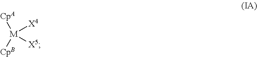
[X4][M]([X5])([CpB])[CpA]
